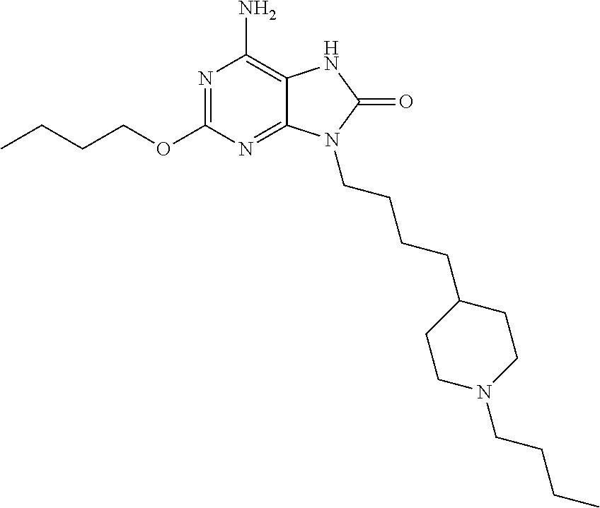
N1=C(OCCCC)N=C2C(=C1N)NC(=O)N2CCCCC1CCN(CCCC)CC1
